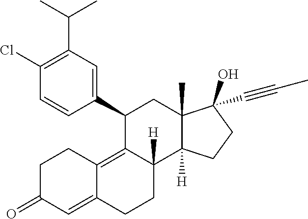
C1(Cl)=C(C(C)C)C=C(C2C3=C4C(=CC(=O)CC4)CCC3([H])C3([H])C(C)(C2)C(O)(C#CC)CC3)C=C1
